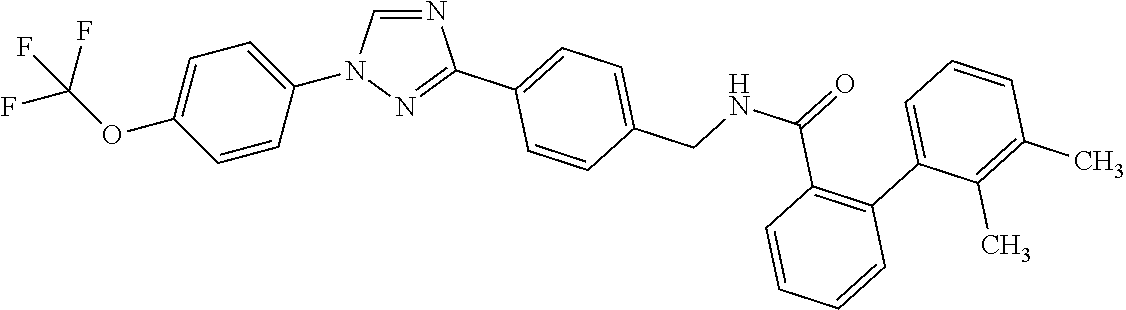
C1=CC(N2C=NC(C3=CC=C(CNC(=O)C4=C(C5=CC=CC(C)=C5C)C=CC=C4)C=C3)=N2)=CC=C1OC(F)(F)F
